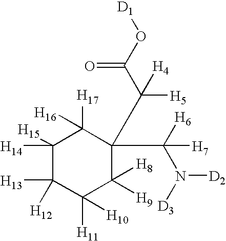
C1([H14])([H15])C([H13])([H12])C([H11])([H10])C([H9])([H8])C(C(C(O[D1])=O)([H5])[H4])(C([H6])(N([D3])[D2])[H7])C1([H17])[H16]
